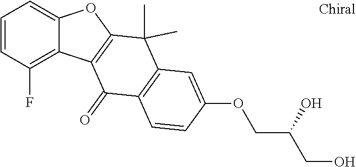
C1=CC(F)=C2C(=C1)OC1=C2C(=O)C2=C(C1(C)C)C=C(OCC(CO)O)C=C2
